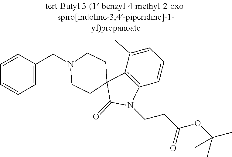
N1(CC2=CC=CC=C2)CCC2(CC1)C(=O)N(CCC(OC(C)(C)C)=O)C1=C2C(C)=CC=C1
